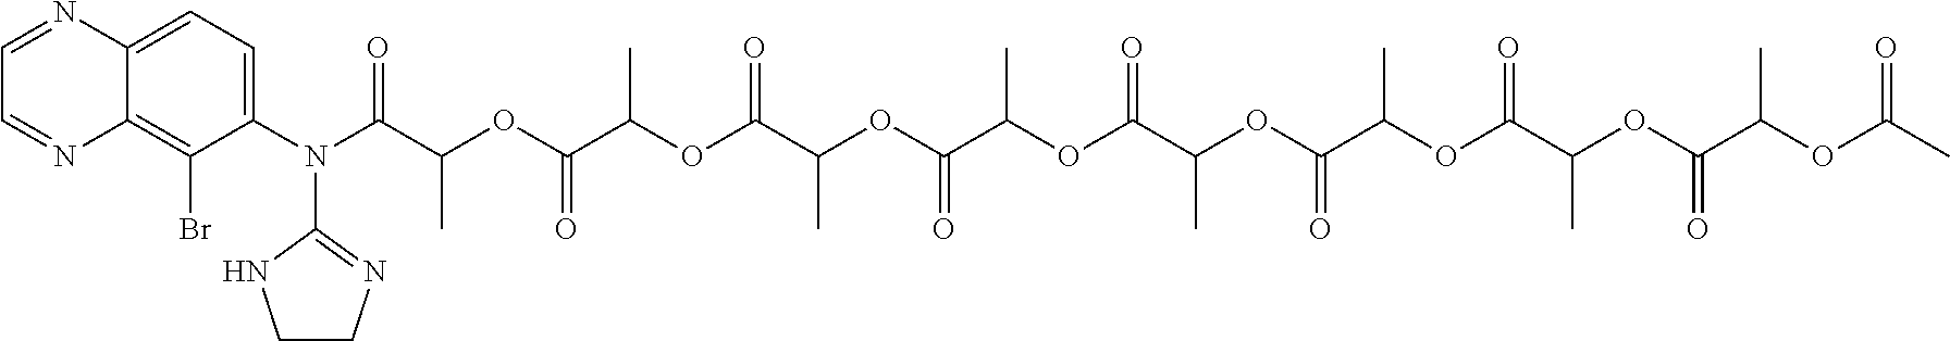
N(C(C(OC(C(OC(C(OC(C(OC(C(OC(C(OC(C(OC(C(OC(C)=O)C)=O)C)=O)C)=O)C)=O)C)=O)C)=O)C)=O)C)=O)(C1=CC=C2C(=C1Br)N=CC=N2)C1=NCCN1
